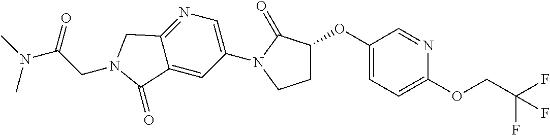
C1(OC2CCN(C3=CN=C4C(=C3)C(=O)N(CC(N(C)C)=O)C4)C2=O)=CC=C(OCC(F)(F)F)N=C1
